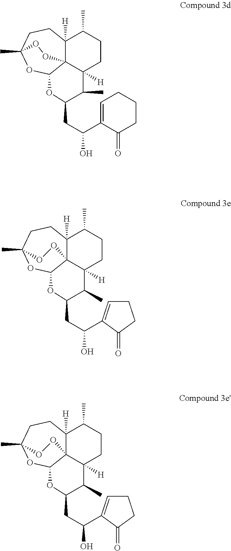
C12([H])C34C([H])(CCC1C)C(C)C(CC(O)C1=CCCCC1=O)OC3OC(C)(CC2)OO4.C12([H])C34C([H])(CCC1C)C(C)C(CC(O)C1=CCCC1=O)OC3OC(C)(CC2)OO4.C12([H])C(C)CCC3([H])C(C)C(CC(O)C4=CCCC4=O)OC4OC(C)(CC1)OOC234
